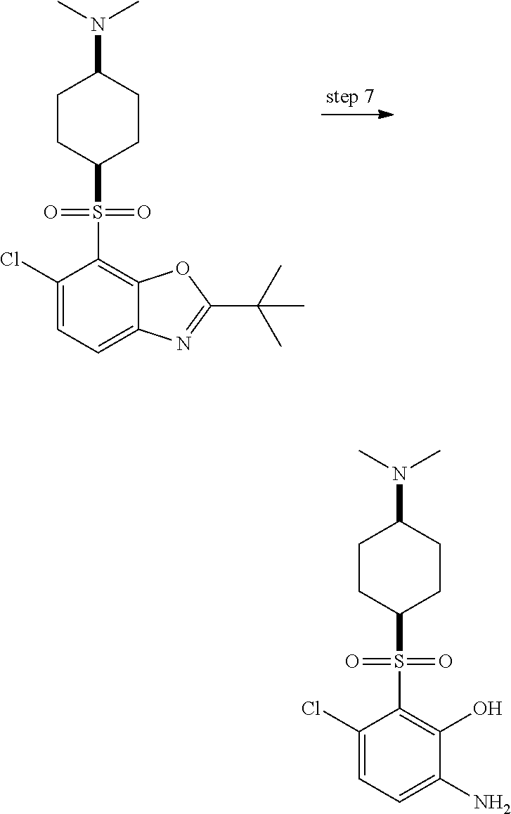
C1CC(S(C2=C3C(=CC=C2Cl)N=C(C(C)(C)C)O3)(=O)=O)CCC1N(C)C.C1CC(S(C2=C(O)C(N)=CC=C2Cl)(=O)=O)CCC1N(C)C
